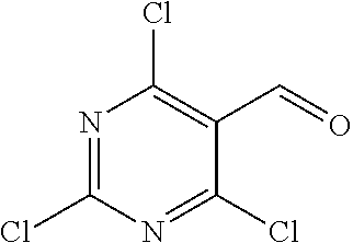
C1(Cl)=NC(Cl)=C(C=O)C(Cl)=N1
